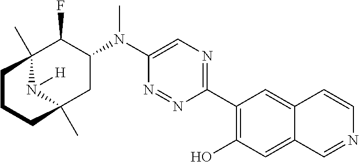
C1(C2=C(O)C=C3C(=C2)C=CN=C3)=NC=C(N(C2C(F)C3(C)N([H])C(C)(C2)CCC3)C)N=N1
